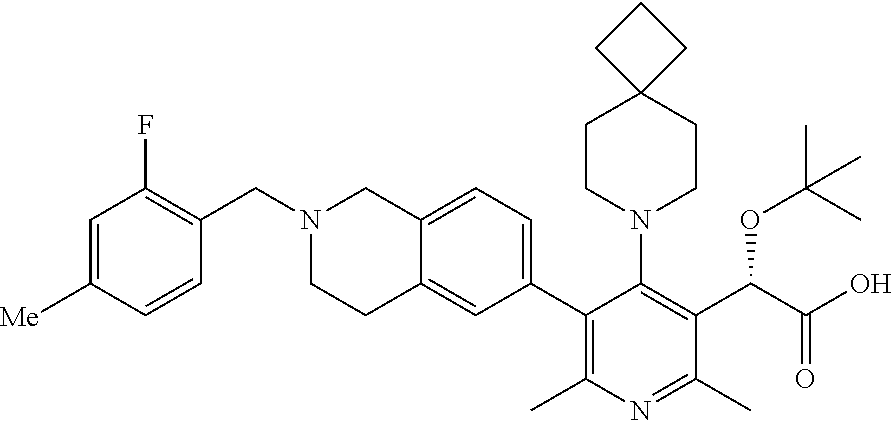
C12=CC=C(C3=C(C)N=C(C)C(C(C(O)=O)OC(C)(C)C)=C3N3CCC4(CC3)CCC4)C=C1CCN(CC1=C(F)C=C([Me])C=C1)C2
